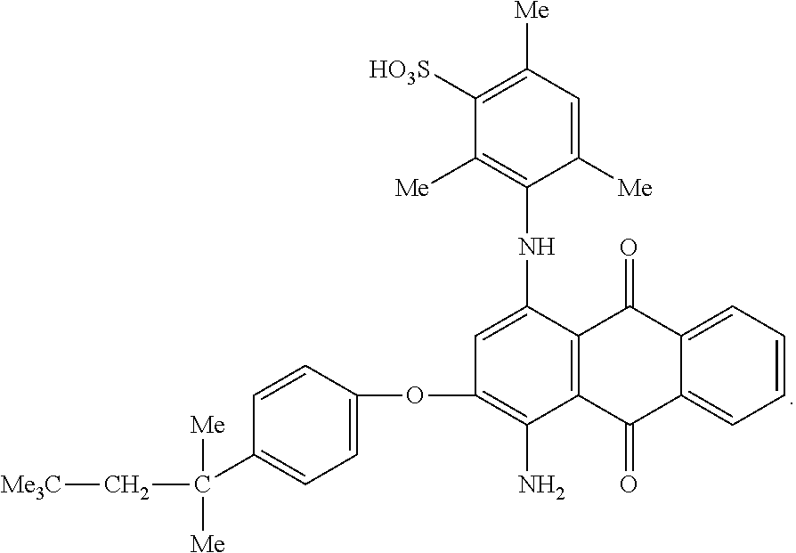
C1=C(NC2=C([Me])C([HO3S])=C([Me])C=C2[Me])C2=C(C(N)=C1OC1=CC=C(C(C[Me3C])([Me])[Me])C=C1)C(=O)C1=CC=CC=C1C2=O
